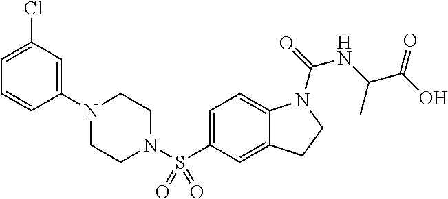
C1(N2CCN(S(C3=CC=C4C(=C3)CCN4C(=O)NC(C)C(O)=O)(=O)=O)CC2)=CC(Cl)=CC=C1
